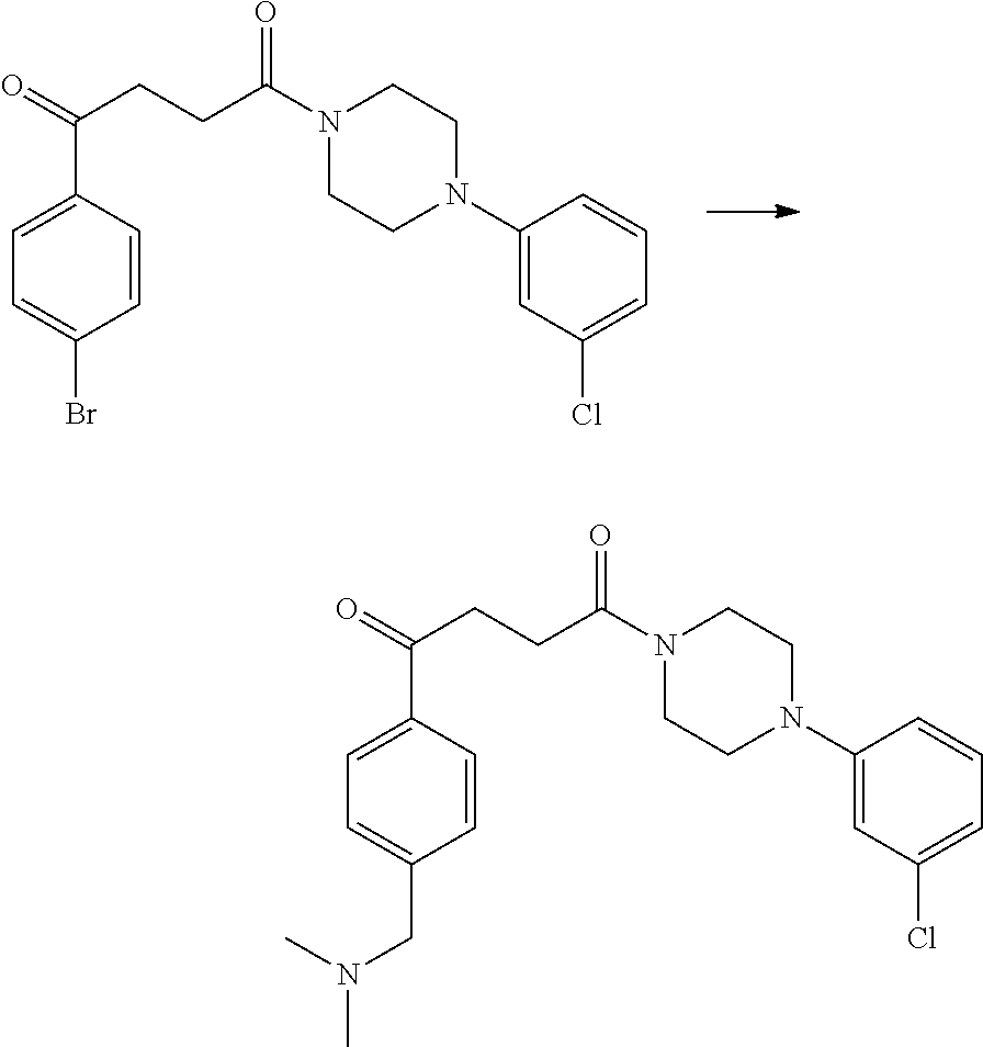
C1=CC(C(=O)CCC(N2CCN(C3=CC(Cl)=CC=C3)CC2)=O)=CC=C1Br.C1=CC(C(=O)CCC(N2CCN(C3=CC(Cl)=CC=C3)CC2)=O)=CC=C1CN(C)C
